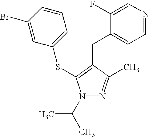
C1(Br)=CC(SC2=C(CC3=CC=NC=C3F)C(C)=NN2C(C)C)=CC=C1
